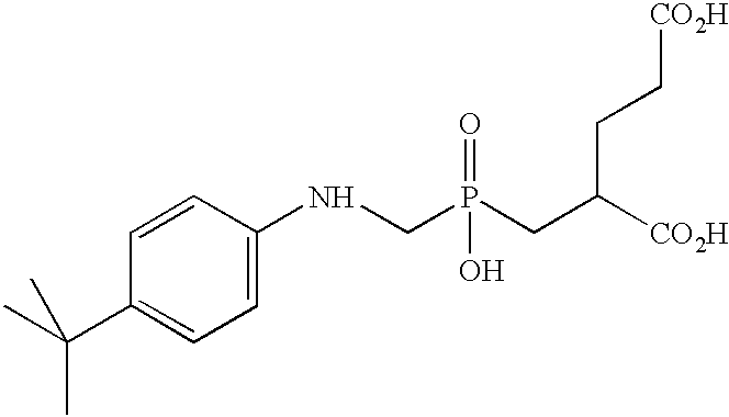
P(=O)(O)(CC([CO2H])CC[CO2H])CNC1=CC=C(C(C)(C)C)C=C1
